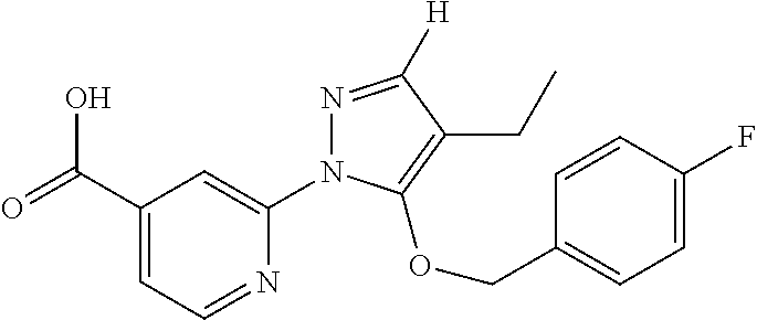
C1(C(=O)O)=CC=NC(N2N=C([H])C(CC)=C2OCC2=CC=C(F)C=C2)=C1
